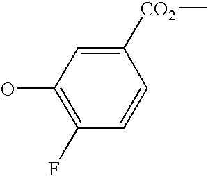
OC1=C(F)C=CC([CO2]C)=C1
